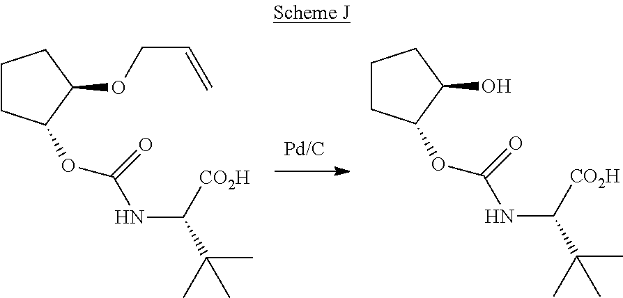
C1CC(OC(=O)NC([CO2H])C(C)(C)C)C(O)C1.C1CC(OC(=O)NC([CO2H])C(C)(C)C)C(OCC=C)C1
